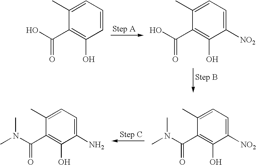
C1(C(N(C)C)=O)=C(O)C([NO2])=CC=C1C.C1(C(N(C)C)=O)=C(O)C(N)=CC=C1C.C1(C(O)=O)=C(O)C=CC=C1C.C1(C(O)=O)=C(O)C([NO2])=CC=C1C
